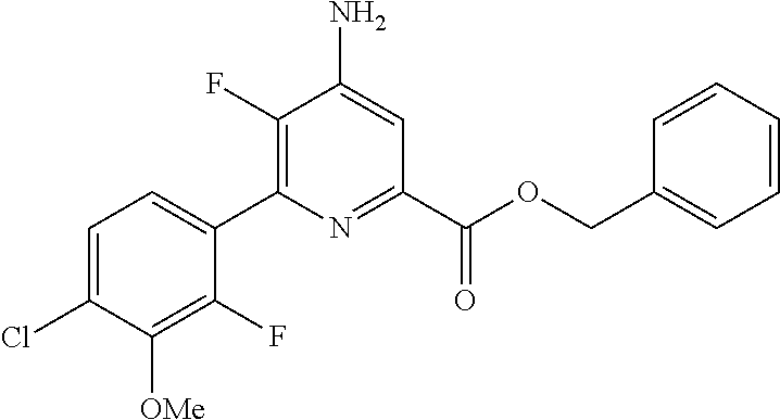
C1=C(Cl)C([OMe])=C(F)C(C2=C(F)C(N)=CC(C(OCC3=CC=CC=C3)=O)=N2)=C1
